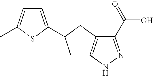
C1C2=C(CC1C1=CC=C(C)S1)C(C(=O)O)=NN2
